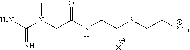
NC(N(CC(NCCSCC[PPh3])=O)C)=N.[X]
